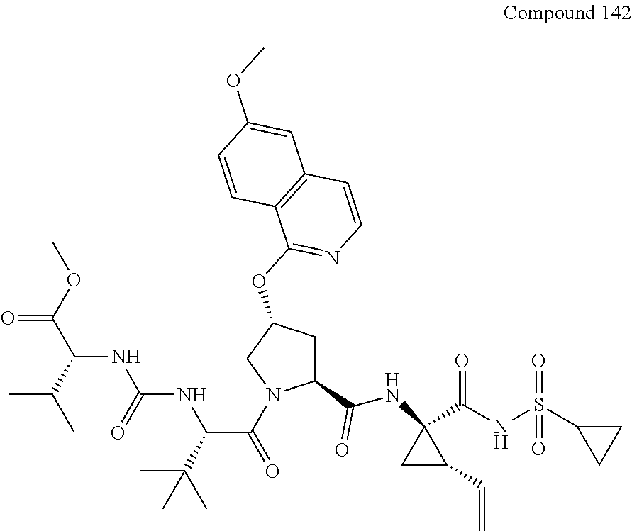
CC(C(C(=O)N1C(C(NC2(C(NS(C3CC3)(=O)=O)=O)CC2C=C)=O)CC(OC2=NC=CC3=C2C=CC(OC)=C3)C1)NC(NC(C(OC)=O)C(C)C)=O)(C)C
